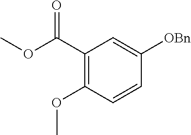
C1(C(OC)=O)=C(OC)C=CC([OBn])=C1
